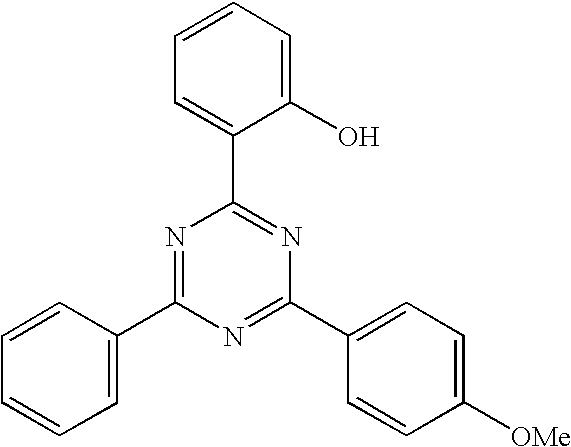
C1=C(C2=NC(C3=CC=CC=C3O)=NC(C3=CC=C([OMe])C=C3)=N2)C=CC=C1
